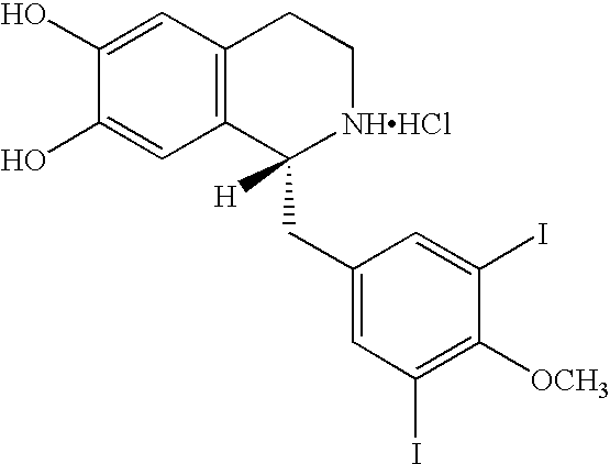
C1(O)=CC2=C(C=C1O)C(CC1=CC(I)=C([OCH3])C(I)=C1)([H])[NHHCl]CC2
